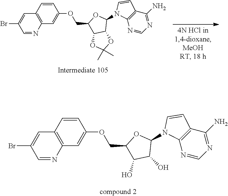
C12=C(C=C(OCC3C4C(C(N5C6=C(C(N)=NC=N6)C=C5)O3)OC(C)(C)O4)C=C1)N=CC(Br)=C2.C12=C(C=C(OCC3C(O)C(O)C(N4C5=C(C(N)=NC=N5)C=C4)O3)C=C1)N=CC(Br)=C2
